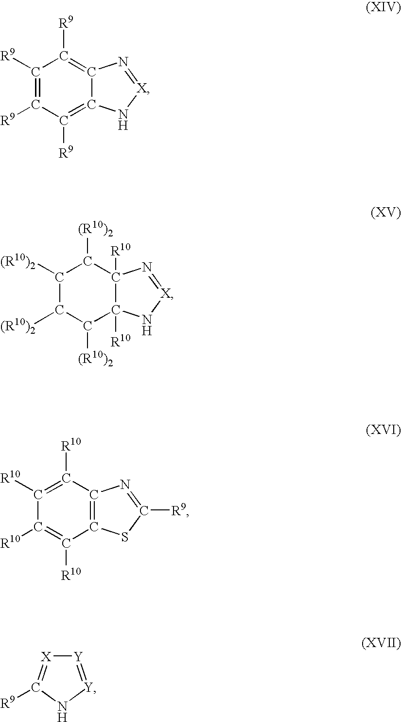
C1([R9])=C([R9])C([R9])=C2C(=C1[R9])N=[X]N2.C1([(R10)2])C([(R10)2])C([(R10)2])C2([R10])C([R10])(C1[(R10)2])N=[X]N2.C1([R10])=C([R10])C2=C(C([R10])=C1[R10])SC([R9])=N2.[Y]1=[Y]NC([R9])=[X]1
